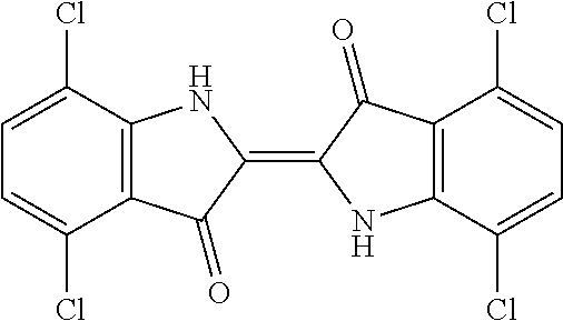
C1=C(Cl)C2=C(C(Cl)=C1)NC(=C1C(=O)C3=C(N1)C(Cl)=CC=C3Cl)C2=O
